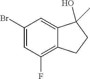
C1(Br)=CC(F)=C2C(=C1)C(O)(C)CC2
